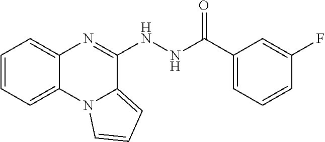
C1=CC=C2C(=C1)N=C(NNC(C1=CC=CC(F)=C1)=O)C1=CC=CN21
